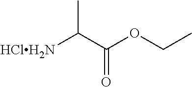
[HClH2N]C(C(OCC)=O)C
